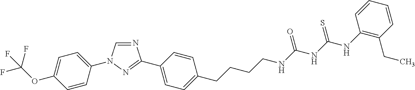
N1=CN(C2=CC=C(OC(F)(F)F)C=C2)N=C1C1=CC=C(CCCCNC(NC(NC2=C(CC)C=CC=C2)=S)=O)C=C1
